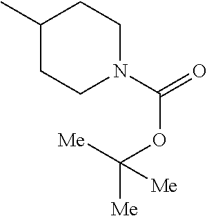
C1(C)CCN(C(=O)OC([Me])([Me])[Me])CC1
